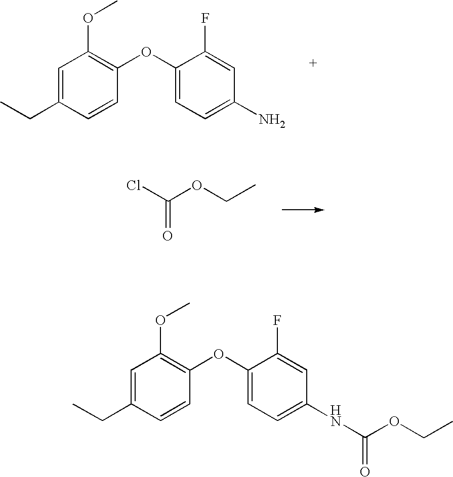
C1=C(CC)C=CC(OC2=CC=C(N)C=C2F)=C1OC.ClC(OCC)=O.C1=C(CC)C=CC(OC2=CC=C(NC(OCC)=O)C=C2F)=C1OC
